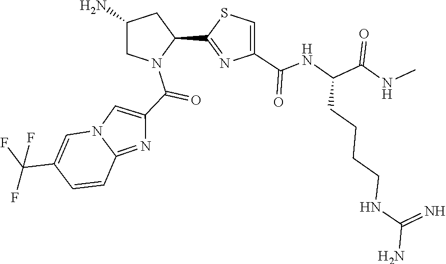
C1(C2=NC(C(NC(C(=O)NC)CCCCNC(=N)N)=O)=CS2)CC(N)CN1C(C1=CN2C(=N1)C=CC(C(F)(F)F)=C2)=O
